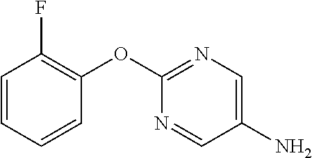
C1=CC=CC(OC2=NC=C(N)C=N2)=C1F
